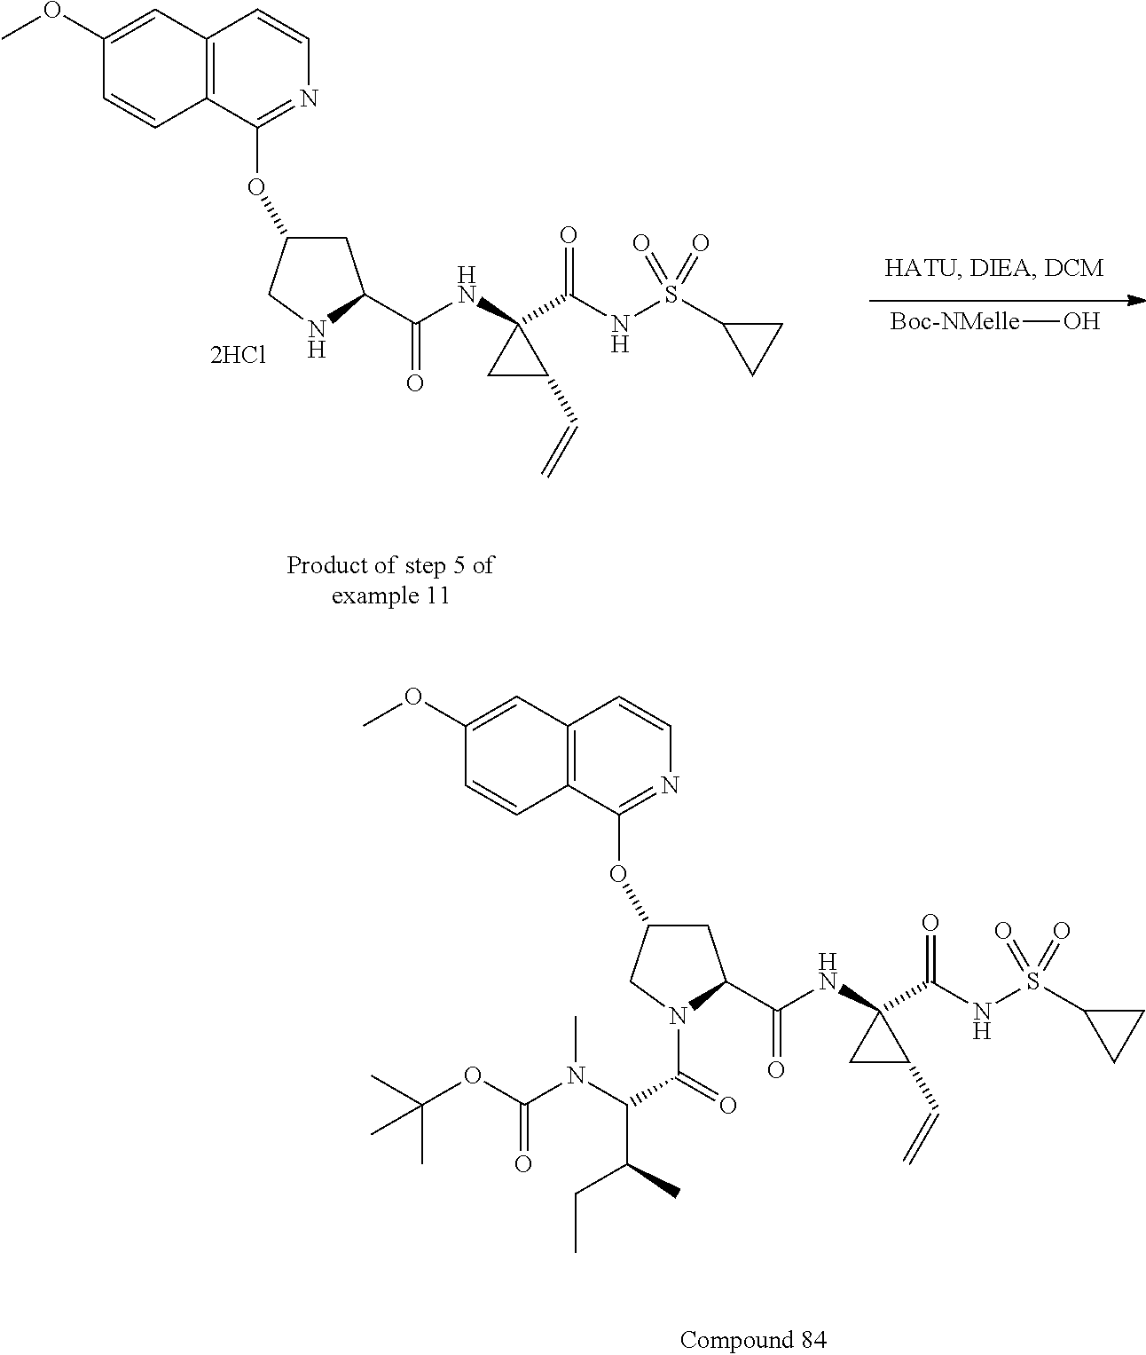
C12=C(C(OC3CC(C(NC4(C(NS(C5CC5)(=O)=O)=O)CC4C=C)=O)NC3)=NC=C1)C=CC(OC)=C2.[Boc-NMelle]O.C12=C(C(OC3CC(C(NC4(C(NS(C5CC5)(=O)=O)=O)CC4C=C)=O)N(C(=O)C(N(C(OC(C)(C)C)=O)C)C(C)CC)C3)=NC=C1)C=CC(OC)=C2
